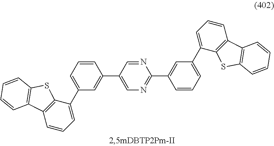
C1=CC=C(C2=CC=CC3=C2SC2=C3C=CC=C2)C=C1C1=CN=C(C2=CC(C3=CC=CC4=C3SC3=C4C=CC=C3)=CC=C2)N=C1
